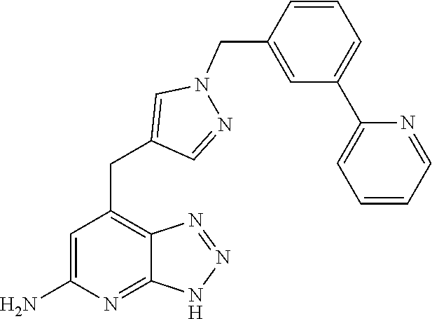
C1=C(N)N=C2C(=C1CC1=CN(CC3=CC(C4=CC=CC=N4)=CC=C3)N=C1)N=NN2
